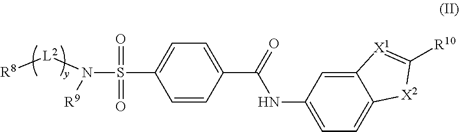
C1=CC(C(NC2=CC=C3C(=C2)[X1]=C([R10])[X2]3)=O)=CC=C1S(=O)(=O)N([R9])[L2][R8]
